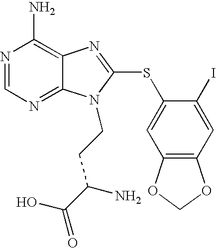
N1=CN=C2C(=C1N)N=C(SC1=CC3=C(C=C1I)OCO3)N2CCC(C(O)=O)N
